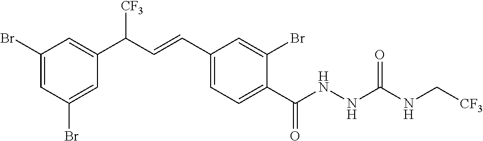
C1(Br)=CC(Br)=CC(C(C=CC2=CC=C(C(NNC(NC[CF3])=O)=O)C(Br)=C2)[CF3])=C1
